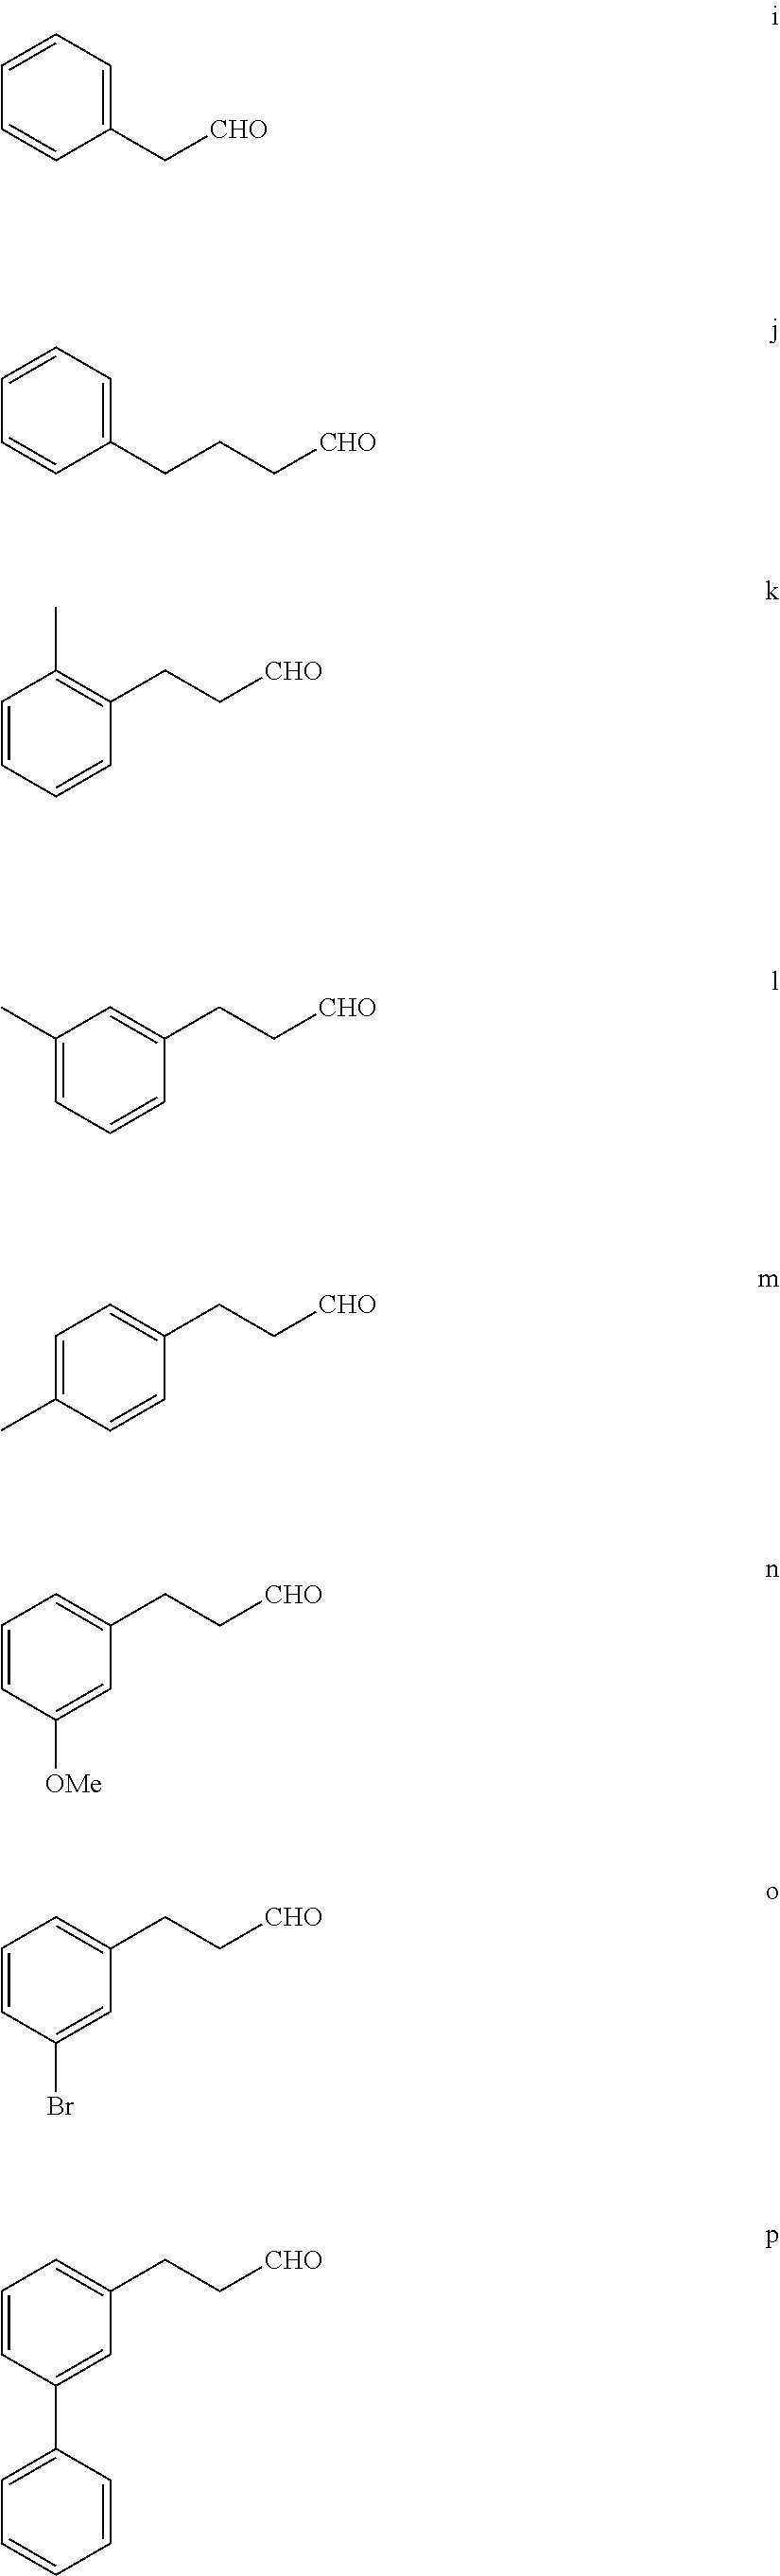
C1=CC=C(CCC[CHO])C=C1.C1=CC=C(C[CHO])C=C1.C1=CC(C)=C(CC[CHO])C=C1.C1=C(C)C=C(CC[CHO])C=C1.C1(C)=CC=C(CC[CHO])C=C1.C1=CC=C(CC[CHO])C=C1[OMe].C1=CC=C(CC[CHO])C=C1Br.C1=CC=C(CC[CHO])C=C1C1=CC=CC=C1
